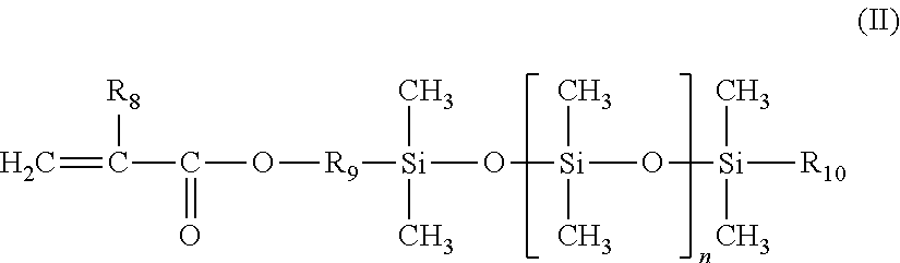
C=C(C(O[R9][Si](O[Si](O[Si]([R10])(C)C)(C)C)(C)C)=O)[R8]
